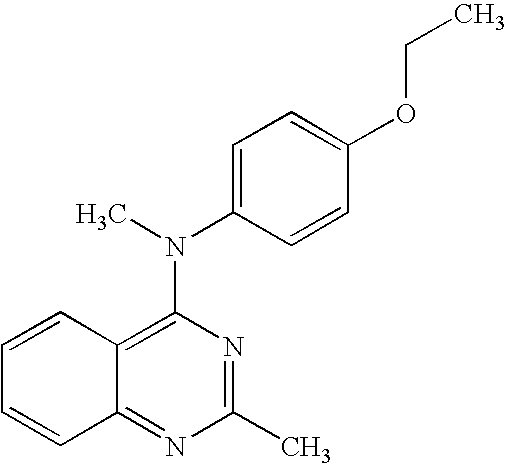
C12=C(N(C)C3=CC=C(OCC)C=C3)N=C(C)N=C1C=CC=C2
